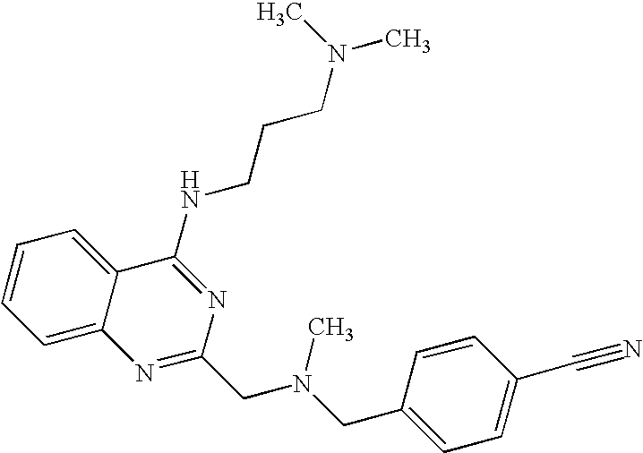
C12=CC=CC=C1C(NCCCN(C)C)=NC(CN(CC1=CC=C(C#N)C=C1)C)=N2
